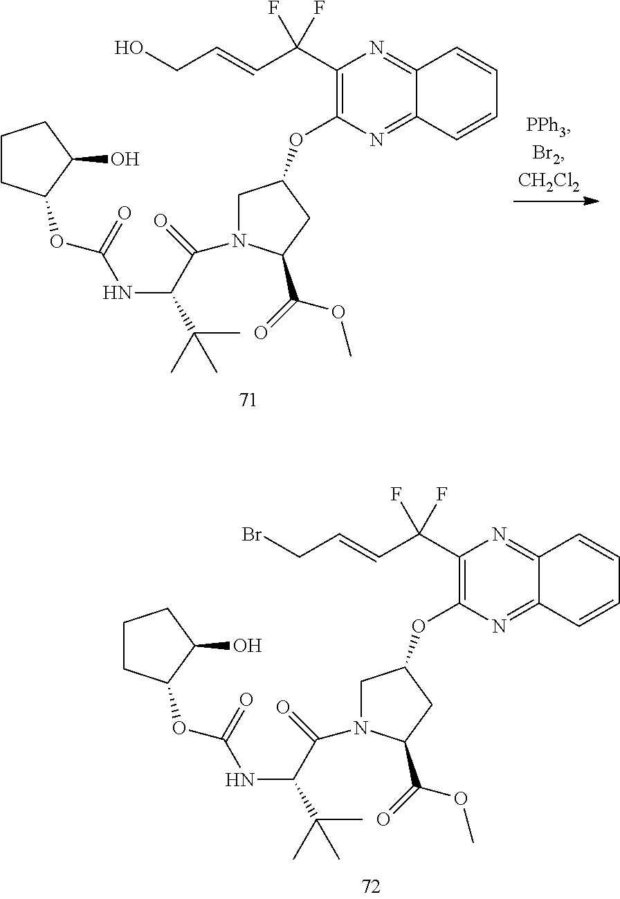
C(=CC(C1=C(OC2CN(C(=O)C(NC(OC3CCCC3O)=O)C(C)(C)C)C(C(=O)OC)C2)N=C2C(=N1)C=CC=C2)(F)F)CBr.C(=CC(C1=C(OC2CN(C(=O)C(NC(OC3CCCC3O)=O)C(C)(C)C)C(C(=O)OC)C2)N=C2C(=N1)C=CC=C2)(F)F)CO
